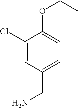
C1(Cl)=CC(CN)=CC=C1OCC
